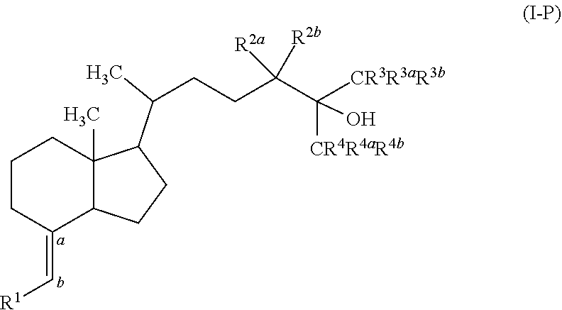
C1CC(=C[R1])C2C(C)(C1)C(C(CCC(C([CR3R3aR3b])([CR4R4aR4b])O)([R2a])[R2b])C)CC2
